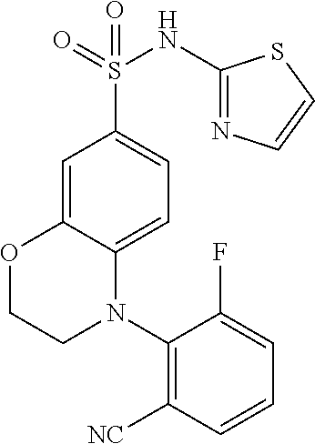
C1=C2C(=CC=C1S(=O)(NC1=NC=CS1)=O)N(C1=C([NC])C=CC=C1F)CCO2
